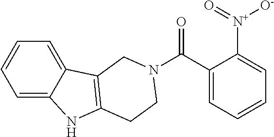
C1=C2C(=CC=C1)C1=C(N2)CCN(C(C2=CC=CC=C2[N+]([O-])=O)=O)C1
